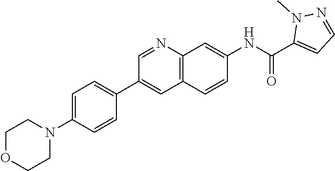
C1=NC2=C(C=C1C1=CC=C(N3CCOCC3)C=C1)C=CC(NC(C1=CC=NN1C)=O)=C2
